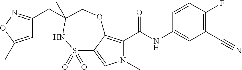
N1(C)C(C(=O)NC2=CC(C#N)=C(F)C=C2)=C2C(=C1)S(=O)(=O)NC(CC1=NOC(C)=C1)(C)CO2
